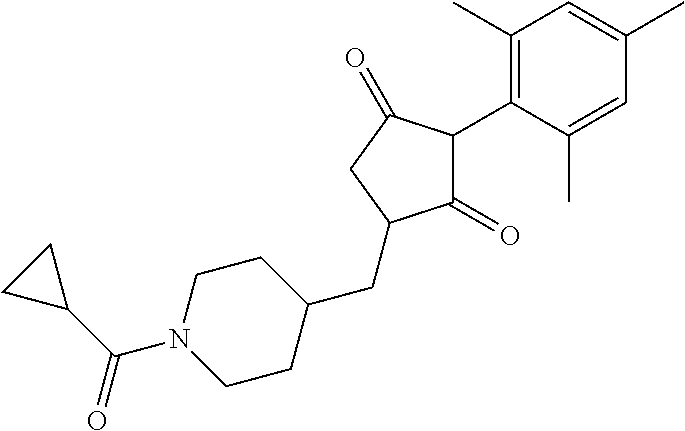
C1(=O)C(C2=C(C)C=C(C)C=C2C)C(=O)CC1CC1CCN(C(C2CC2)=O)CC1
